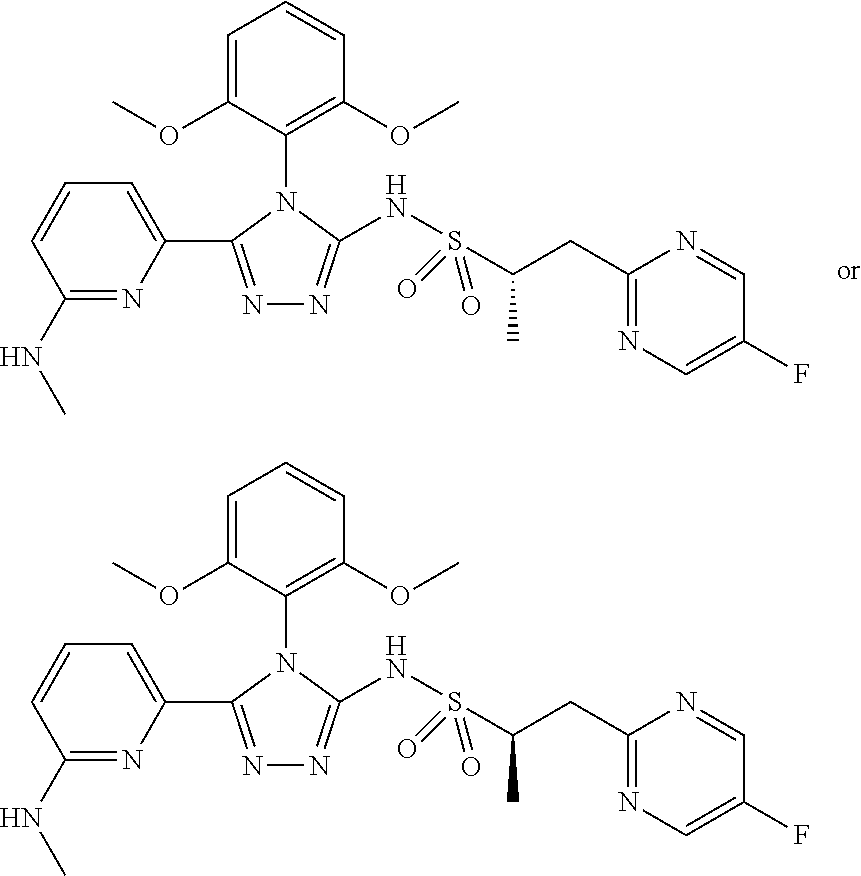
C1(NC)=NC(C2=NN=C(NS(C(CC3=NC=C(F)C=N3)C)(=O)=O)N2C2=C(OC)C=CC=C2OC)=CC=C1.C1(NC)=NC(C2=NN=C(NS(C(CC3=NC=C(F)C=N3)C)(=O)=O)N2C2=C(OC)C=CC=C2OC)=CC=C1
